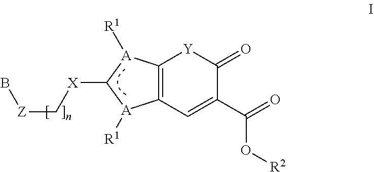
C12=C(C=C(C(=O)O[R2])C(=O)[Y]1)[A]([R1])C([X]C[Z]B)[A]2[R1]
